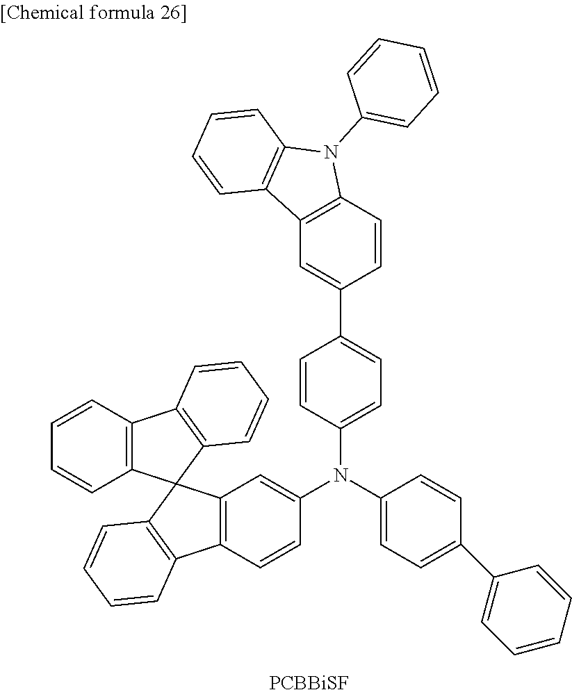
C12=C(C=CC(C3=CC=C(N(C4=CC=C(C5=CC=CC=C5)C=C4)C4=CC5=C(C=C4)C4=C(C=CC=C4)C54C5=C(C=CC=C5)C5=C4C=CC=C5)C=C3)=C1)N(C1=CC=CC=C1)C1=C2C=CC=C1.[PCBBiSF]
